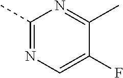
C1(C)=NC=C(F)C(C)=N1
